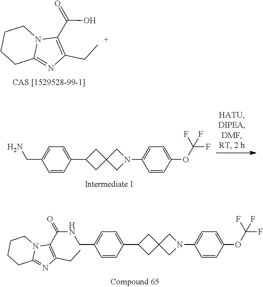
C1(C(=O)O)=C(CC)N=C2N1CCCC2.C1=C(CN)C=CC(C2CC3(C2)CN(C2=CC=C(OC(F)(F)F)C=C2)C3)=C1.C1=C(CNC(=O)C2=C(CC)N=C3N2CCCC3)C=CC(C2CC3(C2)CN(C2=CC=C(OC(F)(F)F)C=C2)C3)=C1
